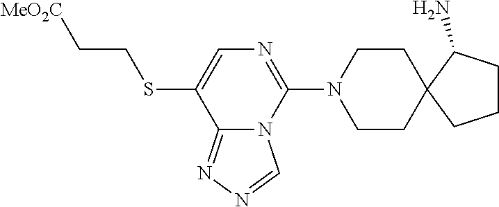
C1CN(C2=NC=C(SCC[MeO2C])C3=NN=CN23)CCC12C(N)CCC2
